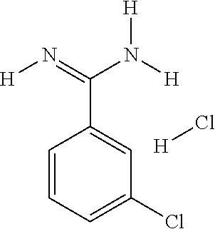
C1=CC=C(Cl)C=C1C(N([H])[H])=N[H].[H]Cl
